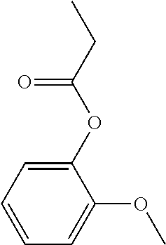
C1(OC(CC)=O)=CC=CC=C1OC
